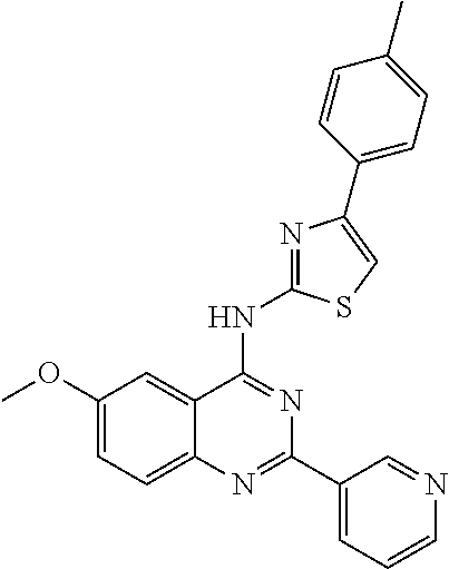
C1(OC)=CC=C2C(=C1)C(NC1=NC(C3=CC=C(C)C=C3)=CS1)=NC(C1=CC=CN=C1)=N2
